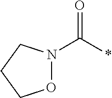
C(*)(=O)N1OCCC1
